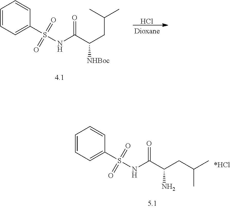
C1=CC=CC(S(NC(C(CC(C)C)[NHBoc])=O)(=O)=O)=C1.Cl.C1=CC=CC(S(NC(C(CC(C)C)N)=O)(=O)=O)=C1
